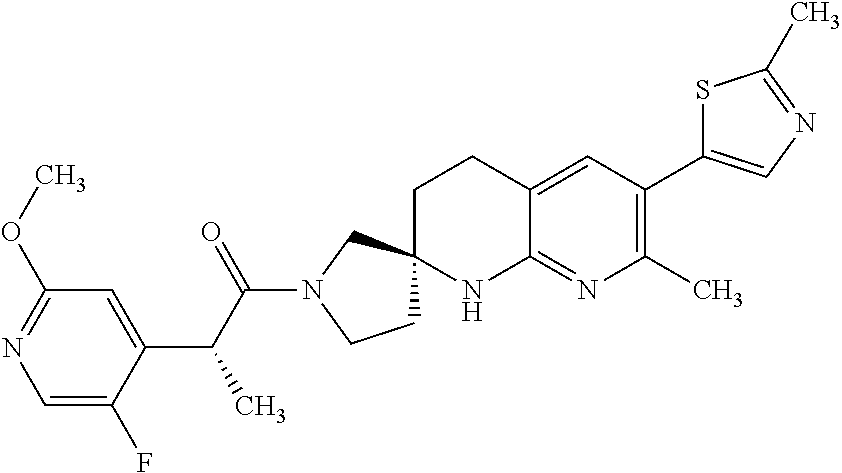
C1=C(F)C(C(C(N2CCC3(C2)CCC2=CC(C4=CN=C(C)S4)=C(C)N=C2N3)=O)C)=CC(OC)=N1
